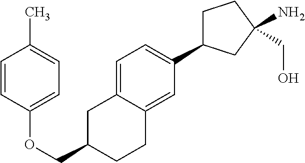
C1(OCC2CC3=CC=C(C4CCC(N)(CO)C4)C=C3CC2)=CC=C(C)C=C1
